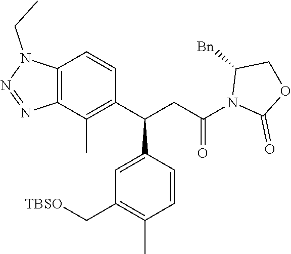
C12=C(C(C)=C(C(C3=CC(C[TBSO])=C(C)C=C3)CC(N3C(=O)OCC3[Bn])=O)C=C1)N=NN2CC
